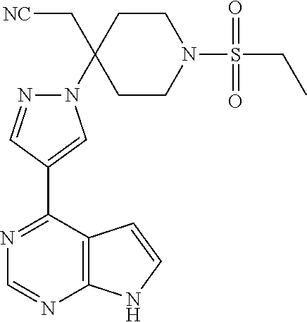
C12=C(N=CN=C1C1=CN(C3(C[NC])CCN(S(CC)(=O)=O)CC3)N=C1)NC=C2
